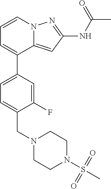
C12=CC(NC(C)=O)=NN1C=CC=C2C1=CC=C(CN2CCN(S(C)(=O)=O)CC2)C(F)=C1
